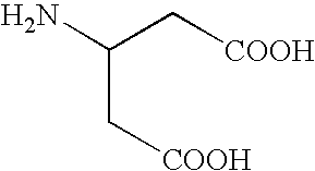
NC(C[COOH])C[COOH]
